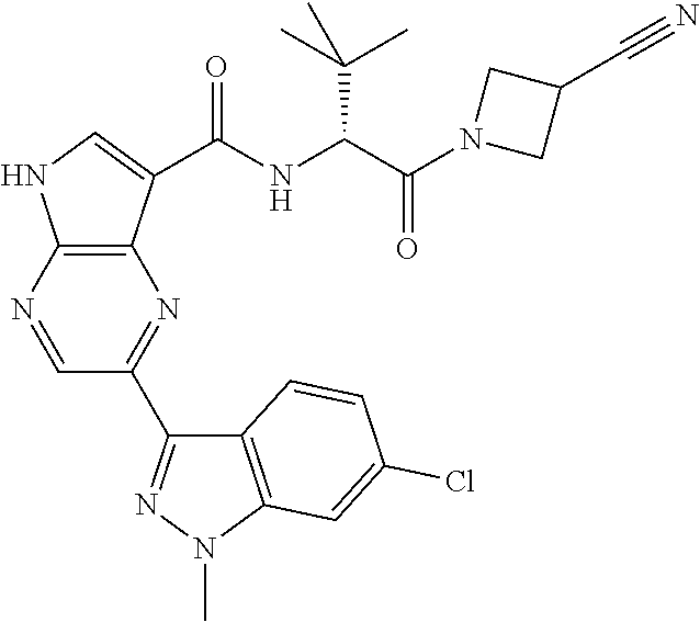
C1=NC2=C(N=C1C1=NN(C)C3=C1C=CC(Cl)=C3)C(C(NC(C(N1CC(C#N)C1)=O)C(C)(C)C)=O)=CN2
